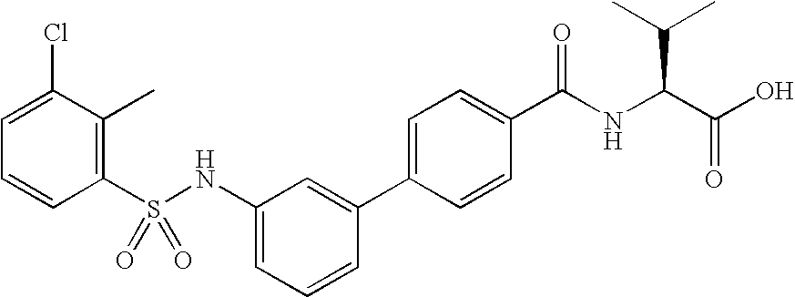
C1(Cl)=CC=CC(S(NC2=CC=CC(C3=CC=C(C(NC(C(=O)O)C(C)C)=O)C=C3)=C2)(=O)=O)=C1C
